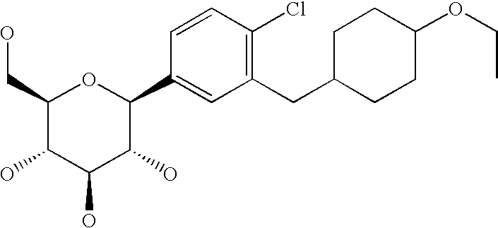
C1(CO)C(O)C(O)C(O)C(C2=CC(CC3CCC(OCC)CC3)=C(Cl)C=C2)O1
